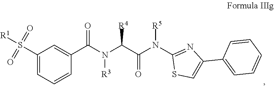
N([R3])(C(C1=CC(S([R1])(=O)=O)=CC=C1)=O)C(C(N([R5])C1=NC(C2=CC=CC=C2)=CS1)=O)[R4]
